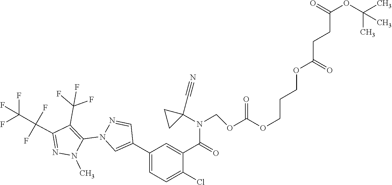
C1(C2=CN(C3=C(C(F)(F)F)C(C(F)(F)C(F)(F)F)=NN3C)N=C2)=CC=C(Cl)C(C(=O)N(C2(C#N)CC2)COC(OCCCOC(CCC(=O)OC(C)(C)C)=O)=O)=C1
